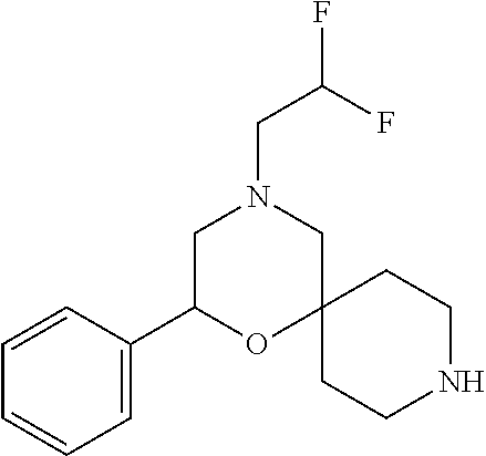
C1C(C2=CC=CC=C2)OC2(CN1CC(F)F)CCNCC2
